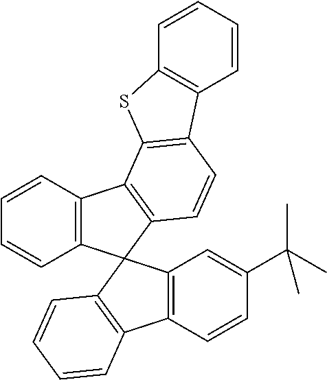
C12=C(C=CC=C1)C1=C(C=CC3=C1SC1=C3C=CC=C1)C21C2=C(C=CC(C(C)(C)C)=C2)C2=C1C=CC=C2
